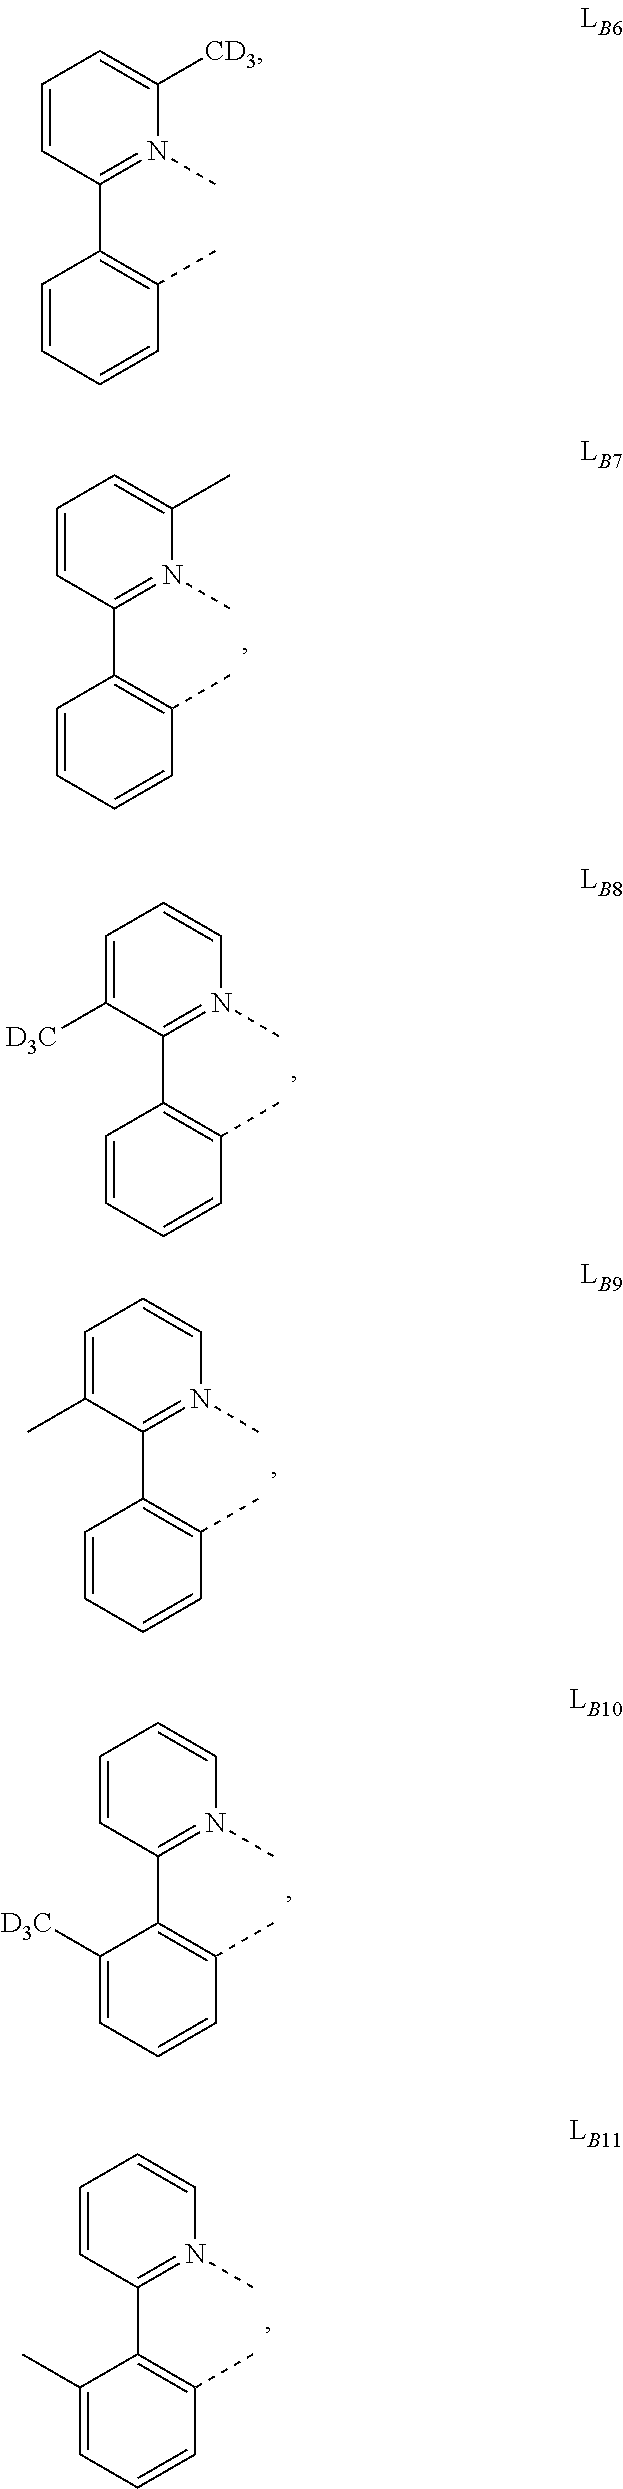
C1=CC(C2=C(C)C=CC=C2)=N(C)C([CD3])=C1.C1=CC(C2=C(C)C=CC=C2)=N(C)C(C)=C1.C1=C([D3C])C(C2=C(C)C=CC=C2)=N(C)C=C1.C1=C(C)C(C2=C(C)C=CC=C2)=N(C)C=C1.C1=CC(C2=C(C)C=CC=C2[D3C])=N(C)C=C1.C1=CC(C2=C(C)C=CC=C2C)=N(C)C=C1
